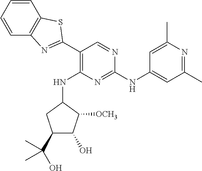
C1(C2=NC3=C(C=CC=C3)S2)=C(NC2CC(C(O)(C)C)C(O)C2[OCH3])N=C(NC2=CC(C)=NC(C)=C2)N=C1
